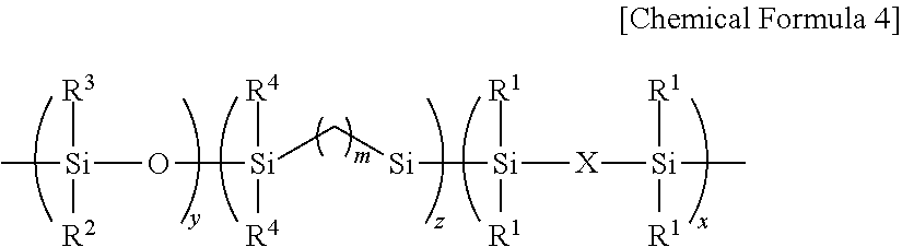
[Si](C[Si][Si]([R1])([R1])[X][Si]([R1])([R1])C)(O[Si](C)([R3])[R2])([R4])[R4]
